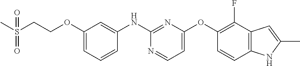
C1=C(OCCS(C)(=O)=O)C=C(NC2=NC(OC3=C(F)C4=C(C=C3)NC(C)=C4)=CC=N2)C=C1
